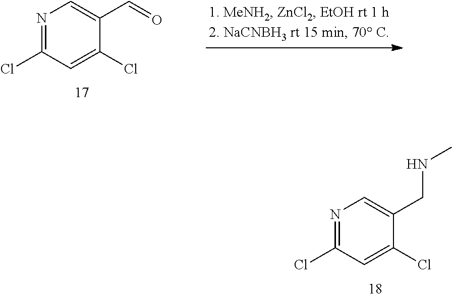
N1=C(Cl)C=C(Cl)C(C=O)=C1.N1=C(Cl)C=C(Cl)C(CNC)=C1
